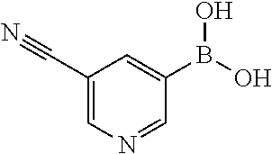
C1(C#N)=CN=CC(B(O)O)=C1
